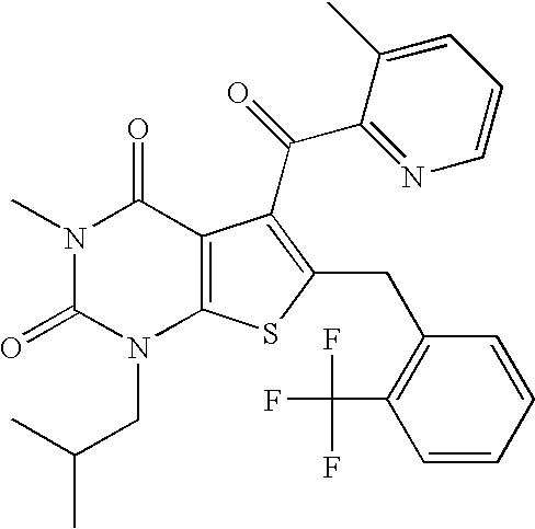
N1(C)C(=O)N(CC(C)C)C2=C(C1=O)C(C(C1=NC=CC=C1C)=O)=C(CC1=C(C(F)(F)F)C=CC=C1)S2
